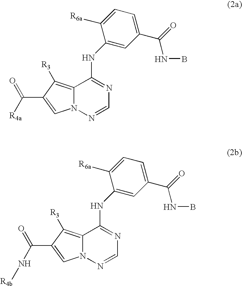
C12=C([R3])C(C(=O)[R4a])=CN1N=CN=C2NC1=CC(C(=O)NB)=CC=C1[R6a].C12=C([R3])C(C(=O)N[R4b])=CN1N=CN=C2NC1=CC(C(=O)NB)=CC=C1[R6a]
